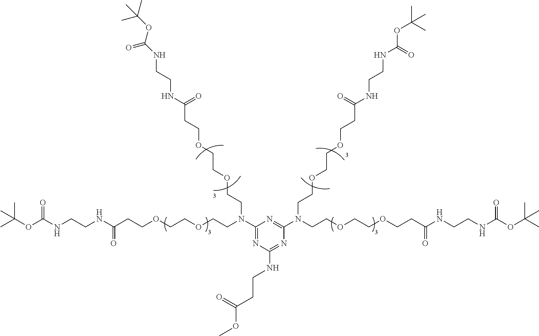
C1(N(CCOCCOCCC(=O)NCCNC(OC(C)(C)C)=O)CCOCCOCCC(NCCNC(OC(C)(C)C)=O)=O)=NC(NCCC(OC)=O)=NC(N(CCOCCOCCC(=O)NCCNC(OC(C)(C)C)=O)CCOCCOCCC(NCCNC(OC(C)(C)C)=O)=O)=N1
